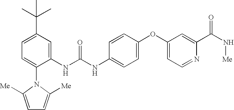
C1=C(C(C)(C)C)C=C(NC(NC2=CC=C(OC3=CC=NC(C(N[Me])=O)=C3)C=C2)=O)C(N2C([Me])=CC=C2[Me])=C1
